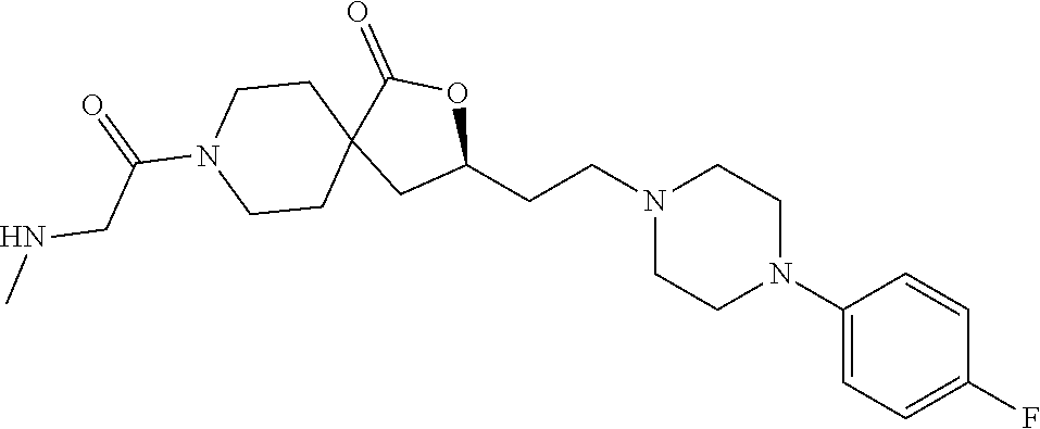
C1(N2CCN(CCC3OC(=O)C4(C3)CCN(C(CNC)=O)CC4)CC2)=CC=C(F)C=C1
